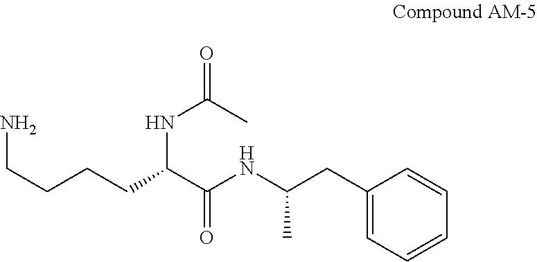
C1(CC(NC(C(CCCCN)NC(C)=O)=O)C)=CC=CC=C1
